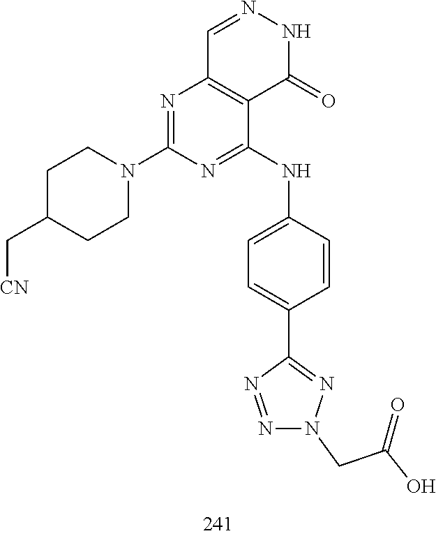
C1=NNC(=O)C2=C1N=C(N1CCC(C[CN])CC1)N=C2NC1=CC=C(C2=NN(CC(=O)O)N=N2)C=C1
